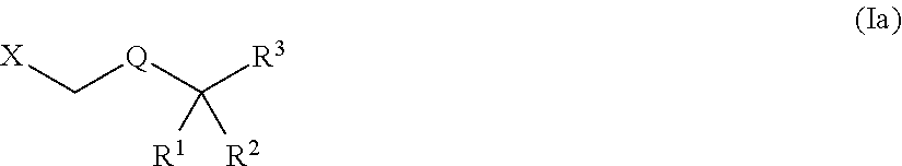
[X]C[Q]C([R3])([R1])[R2]
